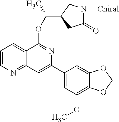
C1(C2=CC3=NC=CC=C3C(OC(C)C3CC(=O)NC3)=N2)=CC(OC)=C2C(=C1)OCO2
